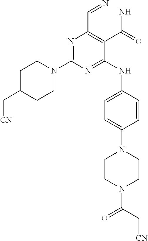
N1=C(N2CCC(C[CN])CC2)N=C(NC2=CC=C(N3CCN(C(C[CN])=O)CC3)C=C2)C(C(N)=O)=C1C=N
